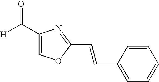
C1(C([H])=O)=COC(C=CC2=CC=CC=C2)=N1
